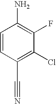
C1=CC(C#N)=C(Cl)C(F)=C1N
